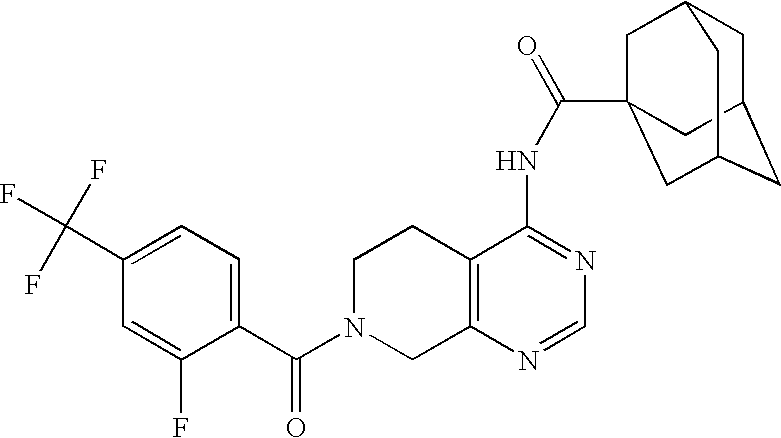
C1N(C(=O)C2=CC=C(C(F)(F)F)C=C2F)CC2=C(C1)C(NC(=O)C13CC4CC(CC(C1)C4)C3)=NC=N2
